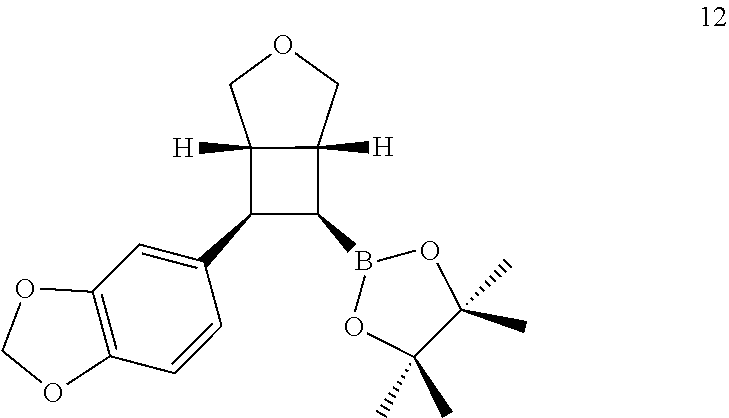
C1(B2OC(C)(C)C(C)(C)O2)C2([H])C([H])(C1C1=CC3=C(C=C1)OCO3)COC2
